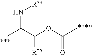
N(C(C)C(OC(C)=O)[R25])[R28]
